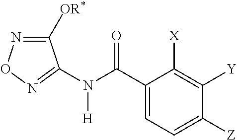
N(C(C1=CC=C([Z])C([Y])=C1[X])=O)([H])C1=NON=C1[OR*]
